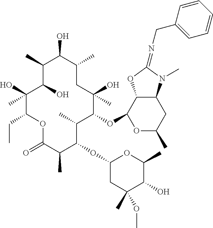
C1(O)C(O)(C)C(CC)OC(=O)C(C)C(OC2CC(C)(OC)C(O)C(C)O2)C(C)C(OC2C3C(CC(C)O2)N(C)C(=NCC2=CC=CC=C2)O3)C(C)(O)CC(C)C(O)C1C
